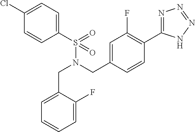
C1(S(N(CC2=CC(F)=C(C3=NN=NN3)C=C2)CC2=CC=CC=C2F)(=O)=O)=CC=C(Cl)C=C1
